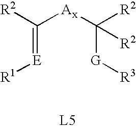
C(=[E][R1])([Ax]C([G][R3])([R2])[R2])[R2]
